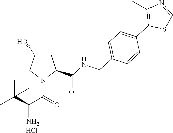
N1(C(=O)C(N)C(C)(C)C)C(C(NCC2=CC=C(C3=C(C)N=CS3)C=C2)=O)CC(O)C1.Cl
